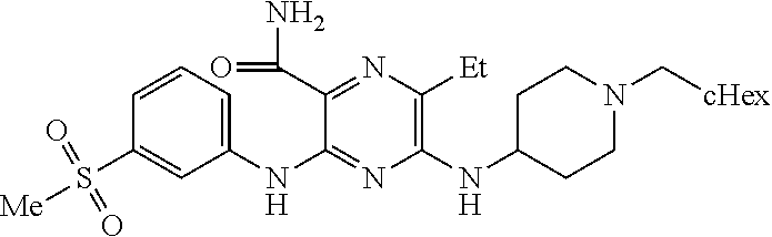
C1(NC2=NC(NC3CCN(C[cHex])CC3)=C([Et])N=C2C(N)=O)=CC=CC(S([Me])(=O)=O)=C1
